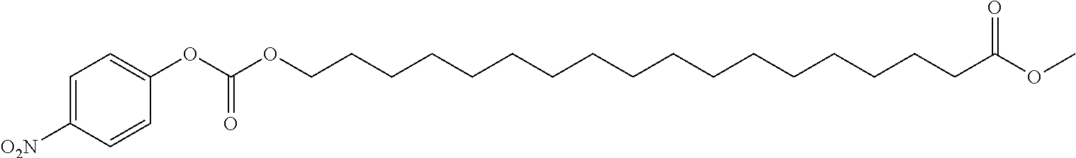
O(C)C(CCCCCCCCCCCCCCCCCOC(OC1=CC=C([O2N])C=C1)=O)=O
